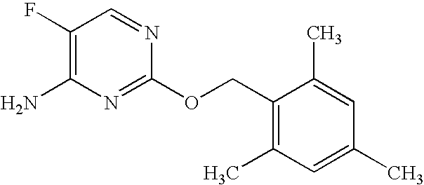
C1(F)=C(N)N=C(OCC2=C(C)C=C(C)C=C2C)N=C1
